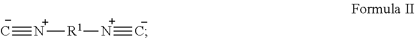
[C-]#[N+][R1][N+]#[C-]
